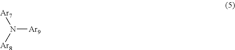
N([Ar9])([Ar8])[Ar7]
